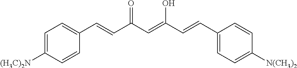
C1=C([(H3C)2N])C=CC(C=CC(C=C(O)C=CC2=CC=C([N(CH3)2])C=C2)=O)=C1
